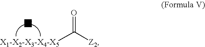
O=C([Z2])[X1-X2-X3-X4-X5]
